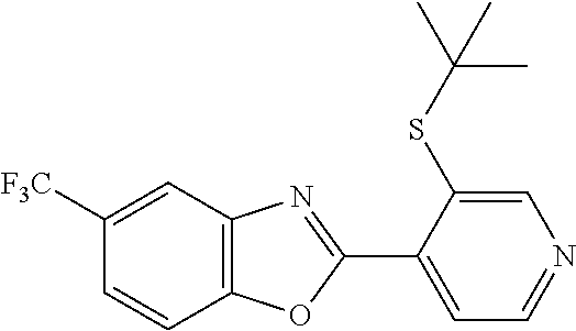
C1=C(SC(C)(C)C)C(C2=NC3=C(O2)C=CC([F3C])=C3)=CC=N1
